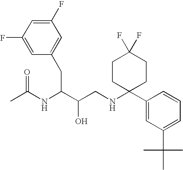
C1(F)=CC(F)=CC(CC(NC(C)=O)C(O)CNC2(C3=CC(C(C)(C)C)=CC=C3)CCC(F)(F)CC2)=C1
